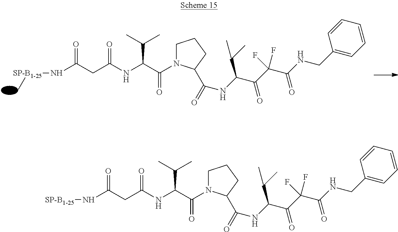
C(C)(C)C(C(=O)N1CCCC1C(=O)NC(C(=O)C(F)(C(NCC1=CC=CC=C1)=O)F)C(C)C)NC(CC(=O)N[SP-B1-25])=O.C(C)(C)C(C(=O)N1CCCC1C(=O)NC(C(=O)C(F)(C(NCC1=CC=CC=C1)=O)F)C(C)C)NC(CC(=O)N[SP-B1-25]C)=O
